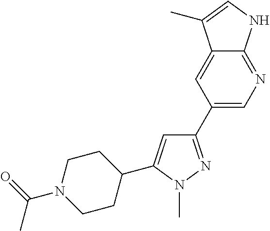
C1(C2=CN=C3C(=C2)C(C)=CN3)=NN(C)C(C2CCN(C(=O)C)CC2)=C1
